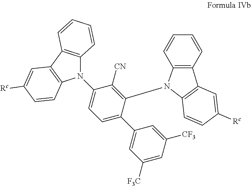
C1(N2C3=C(C4=C2C=CC([Rc])=C4)C=CC=C3)=CC=C(C2=CC([F3C])=CC([CF3])=C2)C(N2C3=C(C4=C2C=CC=C4)C=C([Rc])C=C3)=C1[CN]
